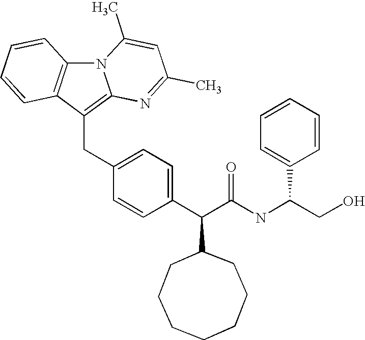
N12C3=C(C(CC4=CC=C(C(C(NC(CO)C5=CC=CC=C5)=O)C5CCCCCCC5)C=C4)=C1N=C(C)C=C2C)C=CC=C3
